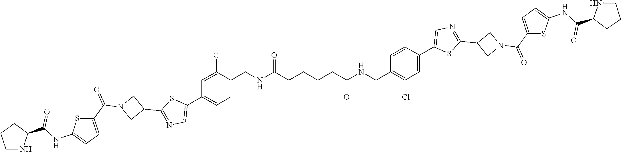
C1=C(Cl)C(CNC(CCCCC(NCC2=C(Cl)C=C(C3=CN=C(C4CN(C(C5=CC=C(NC(C6NCCC6)=O)S5)=O)C4)S3)C=C2)=O)=O)=CC=C1C1=CN=C(C2CN(C(C3=CC=C(NC(C4NCCC4)=O)S3)=O)C2)S1
